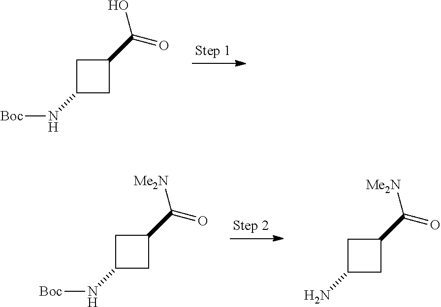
C1C(C(=O)O)CC1N[Boc].C1C(C(=O)[Me2N])CC1N[Boc].C1C(C(=O)[Me2N])CC1N
